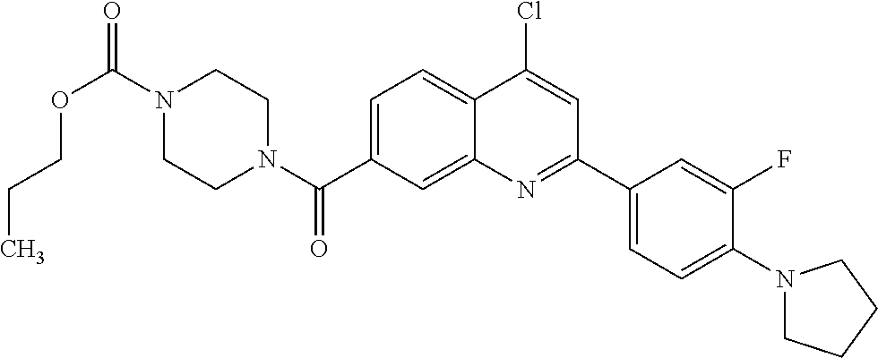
N1(C(OCCC)=O)CCN(C(=O)C2=CC=C3C(=C2)N=C(C2=CC=C(N4CCCC4)C(F)=C2)C=C3Cl)CC1
